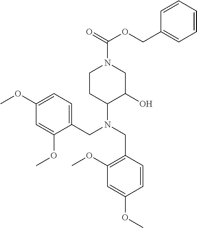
C1=CC=CC(COC(=O)N2CCC(N(CC3=C(OC)C=C(OC)C=C3)CC3=CC=C(OC)C=C3OC)C(O)C2)=C1
